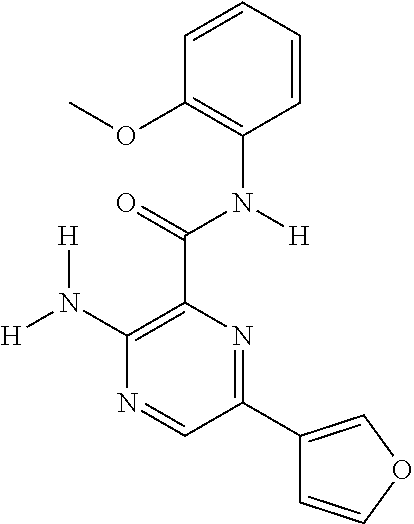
C1=CC=CC(N(C(C2=C(N([H])[H])N=CC(C3=COC=C3)=N2)=O)[H])=C1OC
